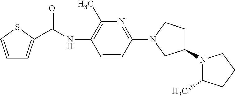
C1=CC(N2CC(N3C(C)CCC3)CC2)=NC(C)=C1NC(C1=CC=CS1)=O
